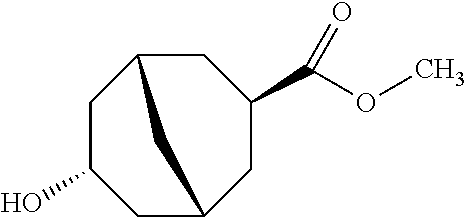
C1C2CC(O)CC(CC1C(OC)=O)C2
